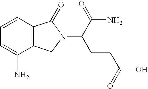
C12=C(C=CC=C1N)C(=O)N(C(CCC(=O)O)C(N)=O)C2
